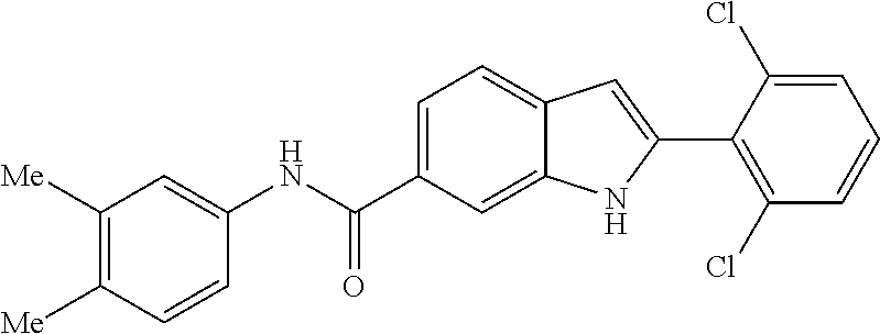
C1([Me])=C([Me])C=CC(NC(=O)C2=CC=C3C(=C2)NC(C2=C(Cl)C=CC=C2Cl)=C3)=C1
